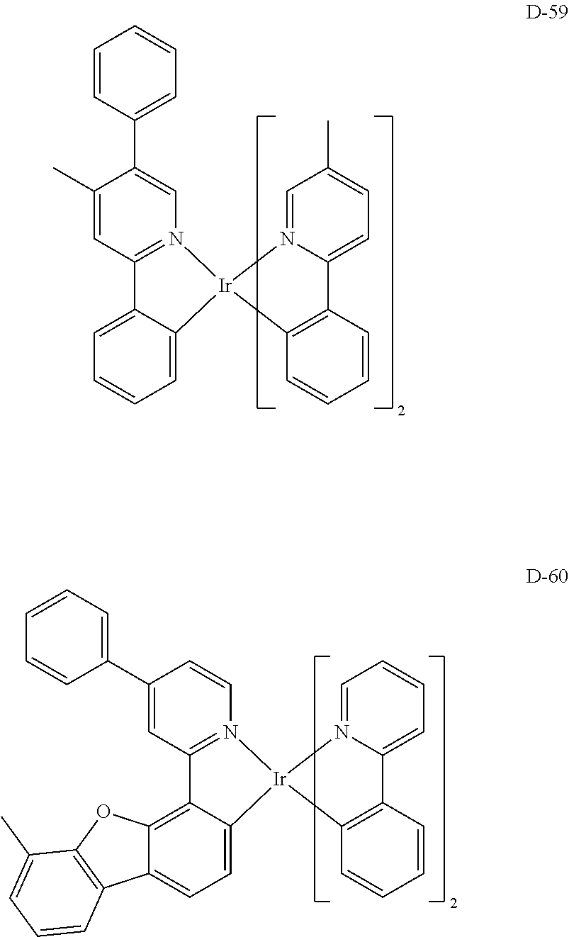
C12=C3C(=CC=C1C1=C(O2)C(C)=CC=C1)[Ir]1(N2=C3C=C(C3=CC=CC=C3)C=C2)C2=C(C=CC=C2)C2=CC=CC=N21.C1=C2C(=CC=C1)[Ir]1(N3=C2C=C(C)C(C2=CC=CC=C2)=C3)C2=C(C=CC=C2)C2=CC=C(C)C=N21
